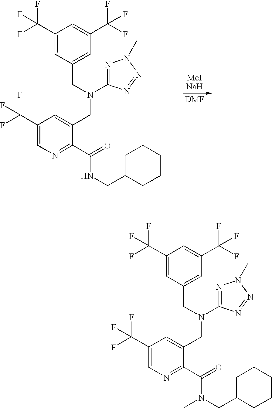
N1=C(N(CC2=CC(C(F)(F)F)=CC(C(F)(F)F)=C2)CC2=CC(C(F)(F)F)=CN=C2C(=O)NCC2CCCCC2)N=NN1C.N1=C(N(CC2=CC(C(F)(F)F)=CC(C(F)(F)F)=C2)CC2=CC(C(F)(F)F)=CN=C2C(=O)N(CC2CCCCC2)C)N=NN1C
